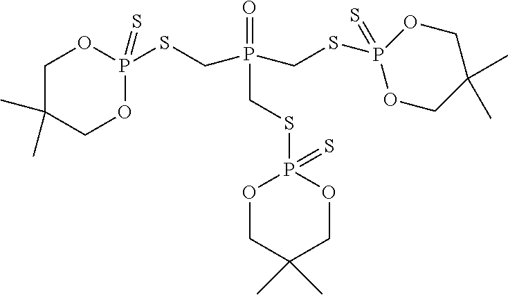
O1CC(C)(C)COP1(SCP(=O)(CSP1(=S)OCC(C)(C)CO1)CSP1(=S)OCC(C)(C)CO1)=S
